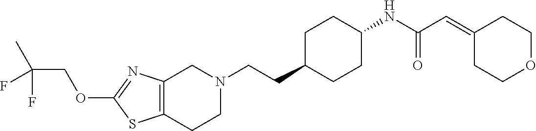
C12=C(CCN(CCC3CCC(NC(C=C4CCOCC4)=O)CC3)C1)SC(OCC(C)(F)F)=N2
